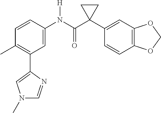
C1(C2=C(C)C=CC(N(C(C3(C4=CC5=C(C=C4)OCO5)CC3)=O)[H])=C2)=CN(C)C=N1
